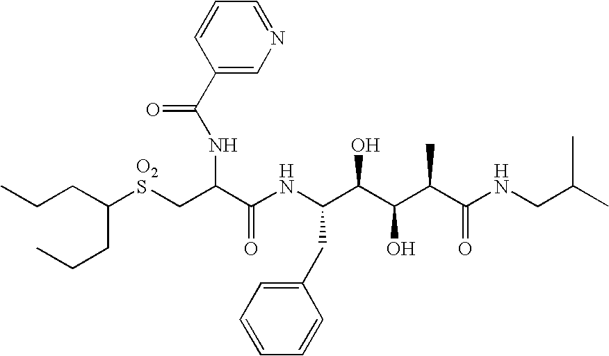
C(CC(CCC)[O2S]CC(C(NC(C(C(C(C(NCC(C)C)=O)C)O)O)CC1=CC=CC=C1)=O)NC(=O)C1=CN=CC=C1)C
